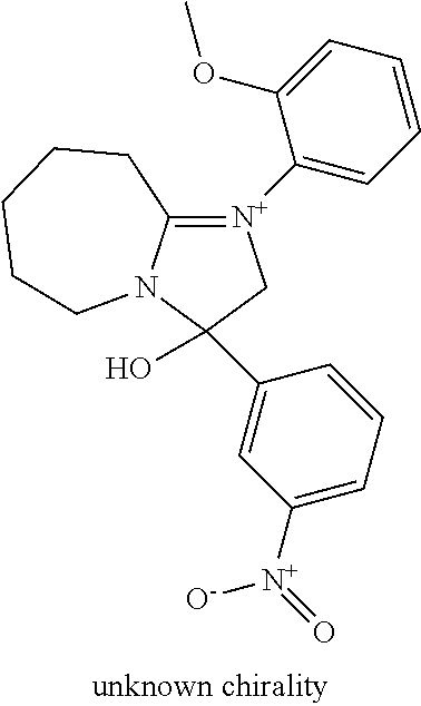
C12=[N+](C3=CC=CC=C3OC)CC(O)(C3=CC([N+]([O-])=O)=CC=C3)N1CCCCC2
